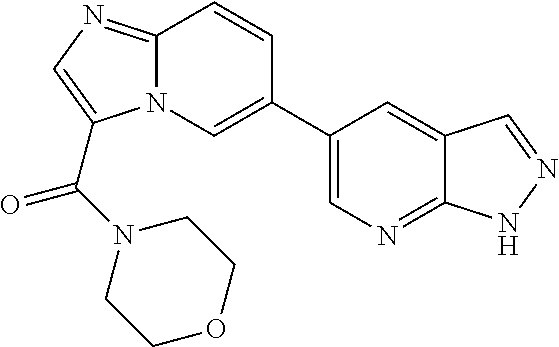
N12C(=NC=C1C(N1CCOCC1)=O)C=CC(C1=CN=C3C(=C1)C=NN3)=C2
